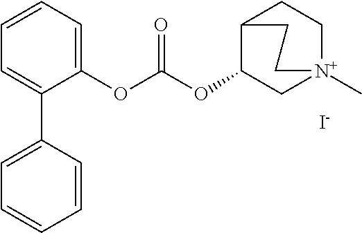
C1=CC=C(C2=CC=CC=C2)C(OC(OC2C[N+]3(C)CCC2CC3)=O)=C1.[I-]
